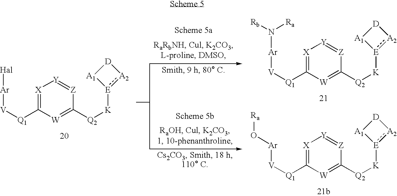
[X]1=C([Q1][V][Ar][Hal])[W]=C([Q2][K][E]2:[A2][D][A1]2)[Z]=[Y]1.[X]1=C([Q1][V][Ar]N([Ra])[Rb])[W]=C([Q2][K][E]2:[A2][D][A1]2)[Z]=[Y]1.[X]1=C([Q1][V][Ar]O[Ra])[W]=C([Q2][K][E]2:[A2][D][A1]2)[Z]=[Y]1
